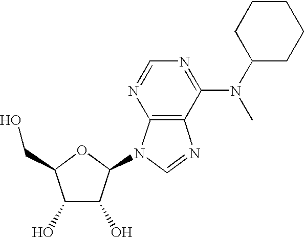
C1(O)C(O)C(N2C3=C(N=C2)C(N(C)C2CCCCC2)=NC=N3)OC1CO
